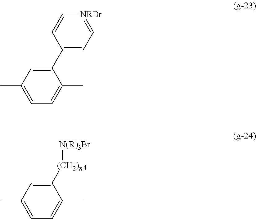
C1=C(C)C=C([(CH2)n][N(R)3Br])C(C)=C1.C1=C(C)C=C(C2=CC=[NRBr]C=C2)C(C)=C1
